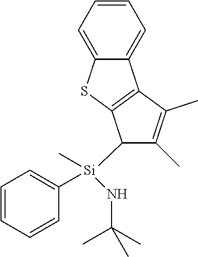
C1=CC=C2C(=C1)SC1=C2C(C)=C(C)C1[Si](C)(NC(C)(C)C)C1=CC=CC=C1
